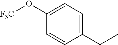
C1(CC)=CC=C(O[F3C])C=C1
